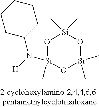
O1[Si](C)(N([H])C2CCCCC2)O[Si](C)(C)O[Si]1(C)C
